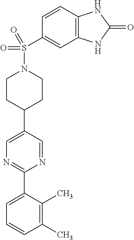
C1(C)=C(C)C(C2=NC=C(C3CCN(S(C4=CC5=C(C=C4)NC(=O)N5)(=O)=O)CC3)C=N2)=CC=C1
